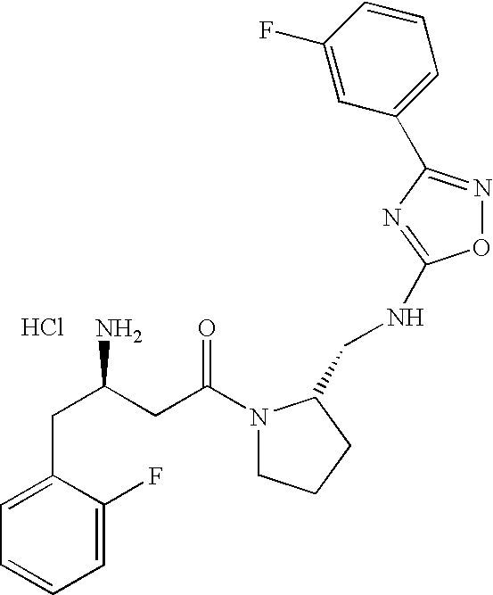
NC(CC(N1CCCC1CNC1=NC(C2=CC=CC(F)=C2)=NO1)=O)CC1=CC=CC=C1F.Cl
